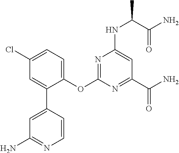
C1(Cl)=CC=C(OC2=NC(NC(C(=O)N)C)=CC(C(N)=O)=N2)C(C2=CC(N)=NC=C2)=C1
